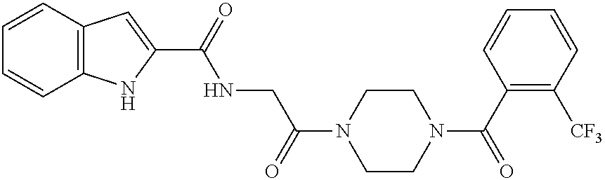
C(=O)(NCC(N1CCN(C(C2=C([CF3])C=CC=C2)=O)CC1)=O)C1=CC2=C(N1)C=CC=C2
